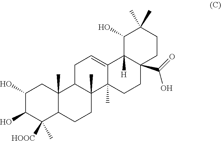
C1(O)C(O)C([HOOC])(C)C2C(C)(C1)C1C(C)(CC2)C2(C)C(=CC1)C1([H])C(O)C(C)(C)CCC1(C(=O)O)CC2
